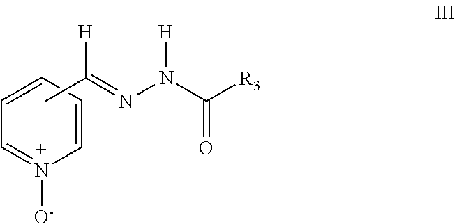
C1=CC=CN([O-])=C1.N(N(C([R3])=O)[H])=C([H])C
